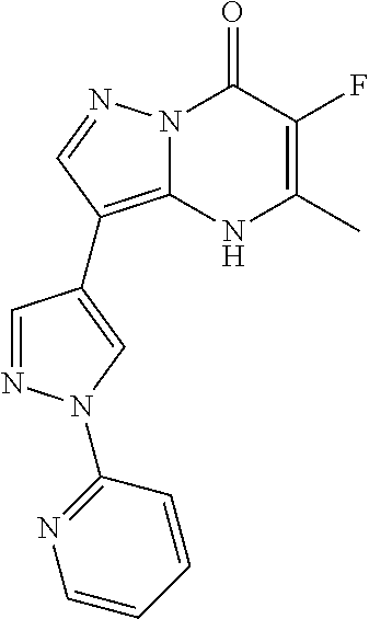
N12C(=C(C3=CN(C4=NC=CC=C4)N=C3)C=N1)NC(C)=C(F)C2=O
